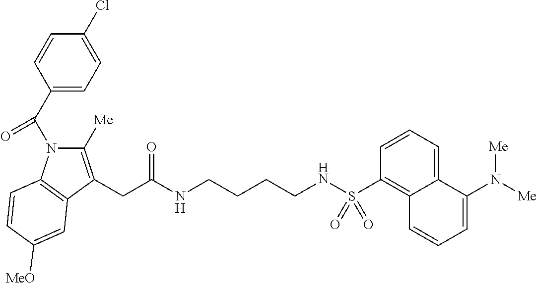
C1(C(N2C([Me])=C(CC(NCCCCNS(C3=C4C(=CC=C3)C(N([Me])[Me])=CC=C4)(=O)=O)=O)C3=C2C=CC([MeO])=C3)=O)=CC=C(Cl)C=C1
